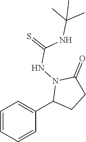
C1=CC=CC(C2CCC(=O)N2NC(NC(C)(C)C)=S)=C1
